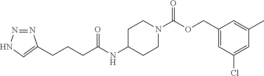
N1=NNC=C1CCCC(NC1CCN(C(OCC2=CC(Cl)=CC(C)=C2)=O)CC1)=O
